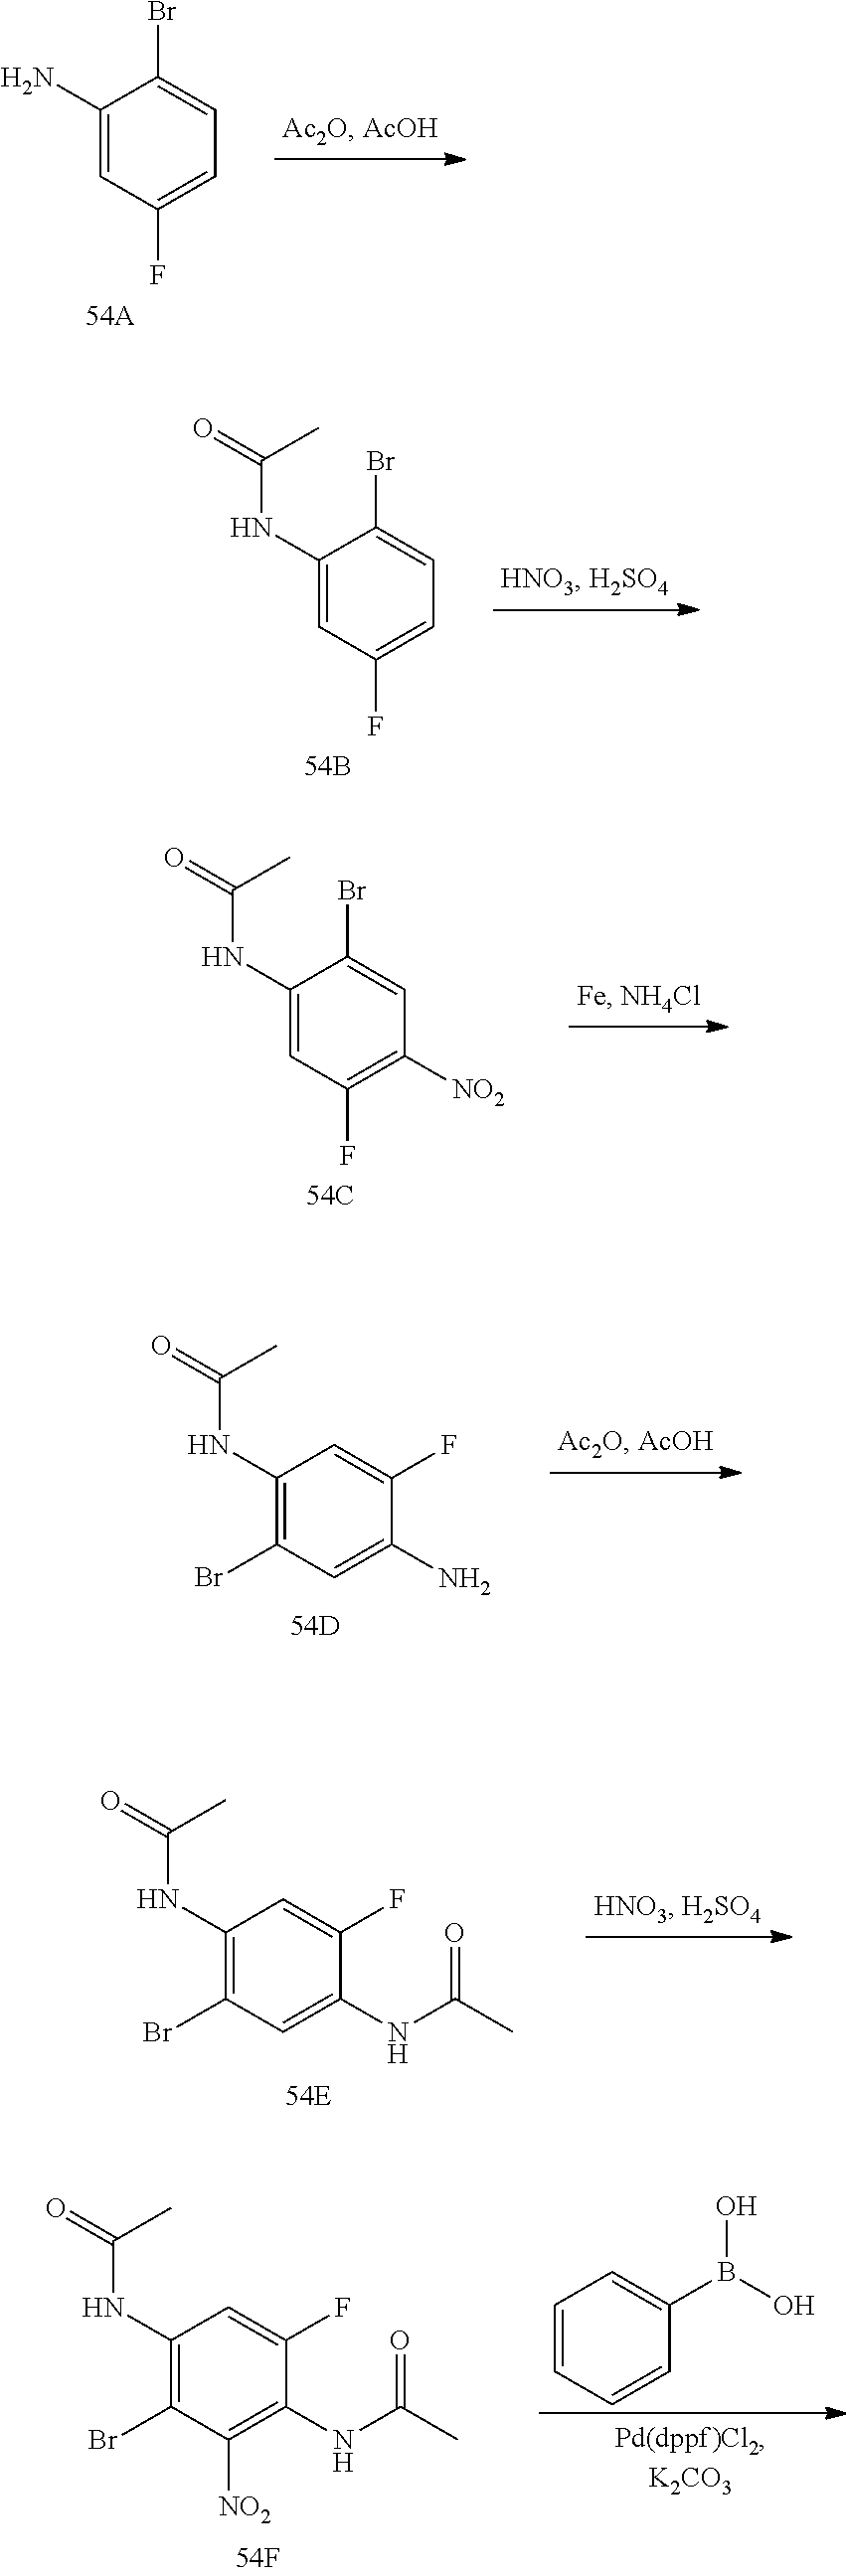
C1(N)=CC(F)=CC=C1Br.C1(NC(C)=O)=CC(F)=CC=C1Br.C1(NC(C)=O)=CC(F)=C([NO2])C=C1Br.C1(NC(C)=O)=C(Br)C=C(N)C(F)=C1.C1(NC(C)=O)=C(Br)C=C(NC(=O)C)C(F)=C1.C1(NC(C)=O)=C(Br)C([NO2])=C(NC(=O)C)C(F)=C1.C1=CC=CC(B(O)O)=C1
